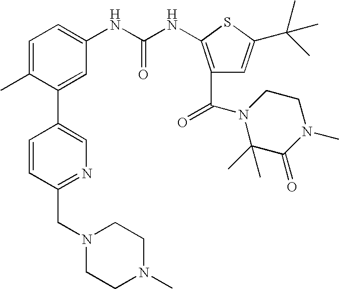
C1=C(C)C(C2=CN=C(CN3CCN(C)CC3)C=C2)=CC(NC(=O)NC2=C(C(=O)N3C(C)(C)C(=O)N(C)CC3)C=C(C(C)(C)C)S2)=C1
